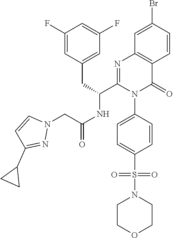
C1(F)=CC(CC(C2=NC3=C(C(=O)N2C2=CC=C(S(N4CCOCC4)(=O)=O)C=C2)C=CC(Br)=C3)NC(=O)CN2C=CC(C3CC3)=N2)=CC(F)=C1
